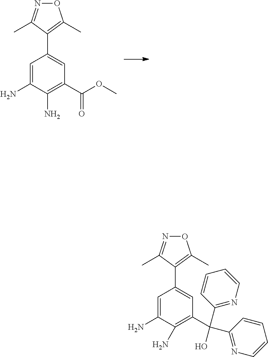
C1=C(N)C(N)=C(C(OC)=O)C=C1C1=C(C)ON=C1C.C1=C(N)C(N)=C(C(C2=NC=CC=C2)(O)C2=NC=CC=C2)C=C1C1=C(C)ON=C1C
